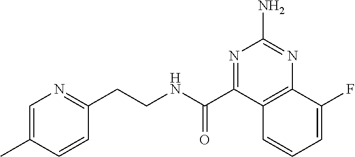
C1(CCNC(C2=NC(N)=NC3=C2C=CC=C3F)=O)=NC=C(C)C=C1
